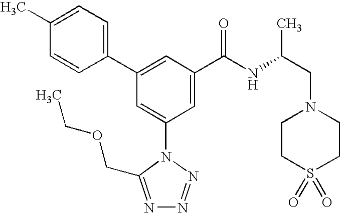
C1(C2=CC(C(NC(CN3CCS(=O)(=O)CC3)C)=O)=CC(N3C(COCC)=NN=N3)=C2)=CC=C(C)C=C1
